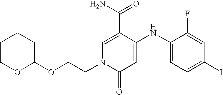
C1=C(C(N)=O)C(NC2=CC=C(I)C=C2F)=CC(=O)N1CCOC1CCCCO1
